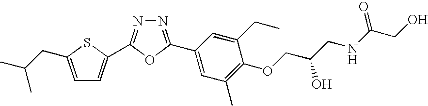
C1=C(CC(C)C)SC(C2=NN=C(C3=CC(C)=C(OCC(CNC(CO)=O)O)C(CC)=C3)O2)=C1
